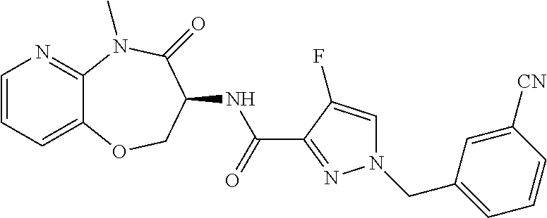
C1=CC=C2C(=N1)N(C)C(=O)C(NC(C1=NN(CC3=CC=CC([CN])=C3)C=C1F)=O)CO2
